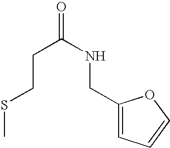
S(C)CCC(NCC1=CC=CO1)=O
